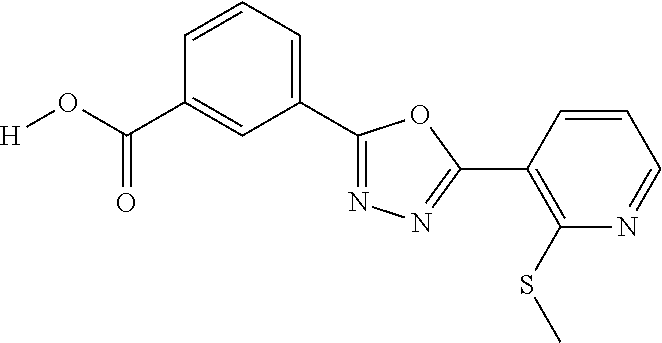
[H]OC(C1=CC(C2=NN=C(C3=C(SC)N=CC=C3)O2)=CC=C1)=O
